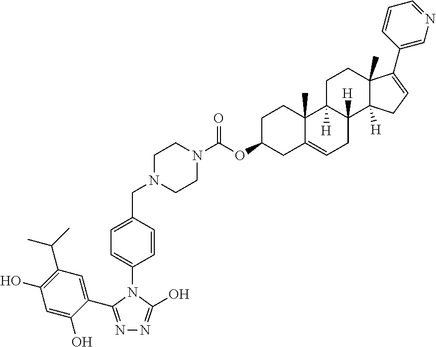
N1=C(C2=CC(C(C)C)=C(O)C=C2O)N(C2=CC=C(CN3CCN(C(OC4CC5=CCC6([H])C([H])(C5(C)CC4)CCC4(C)C6([H])CC=C4C4=CN=CC=C4)=O)CC3)C=C2)C(O)=N1
